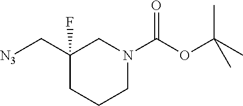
C1(C[N3])(F)CCCN(C(OC(C)(C)C)=O)C1
